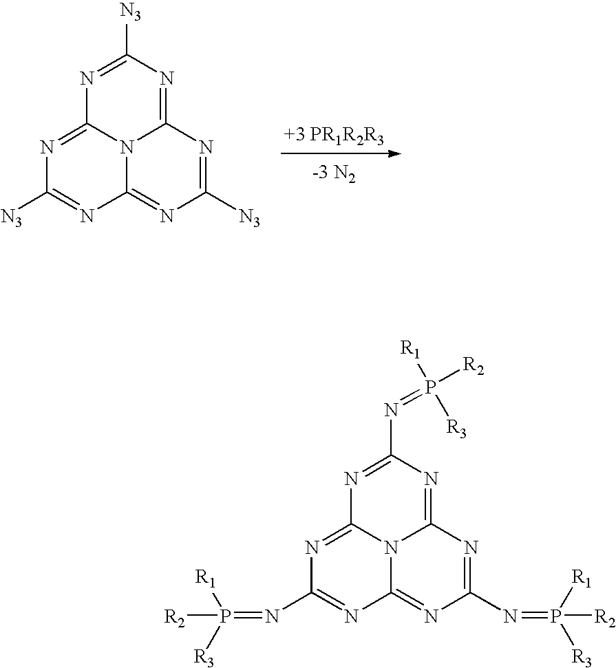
N1=C2N3C(=NC([N3])=NC3=NC([N3])=N2)N=C1[N3].N1=C2N3C(=NC(N=P([R2])([R1])[R3])=NC3=NC(N=P([R2])([R3])[R1])=N2)N=C1N=P([R2])([R1])[R3]
